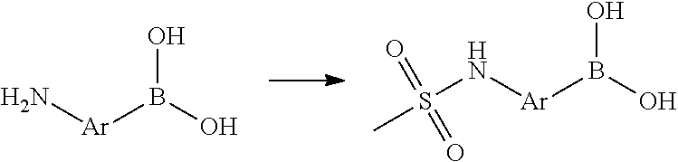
OB(O)[Ar]N.OB(O)[Ar]NS(C)(=O)=O
